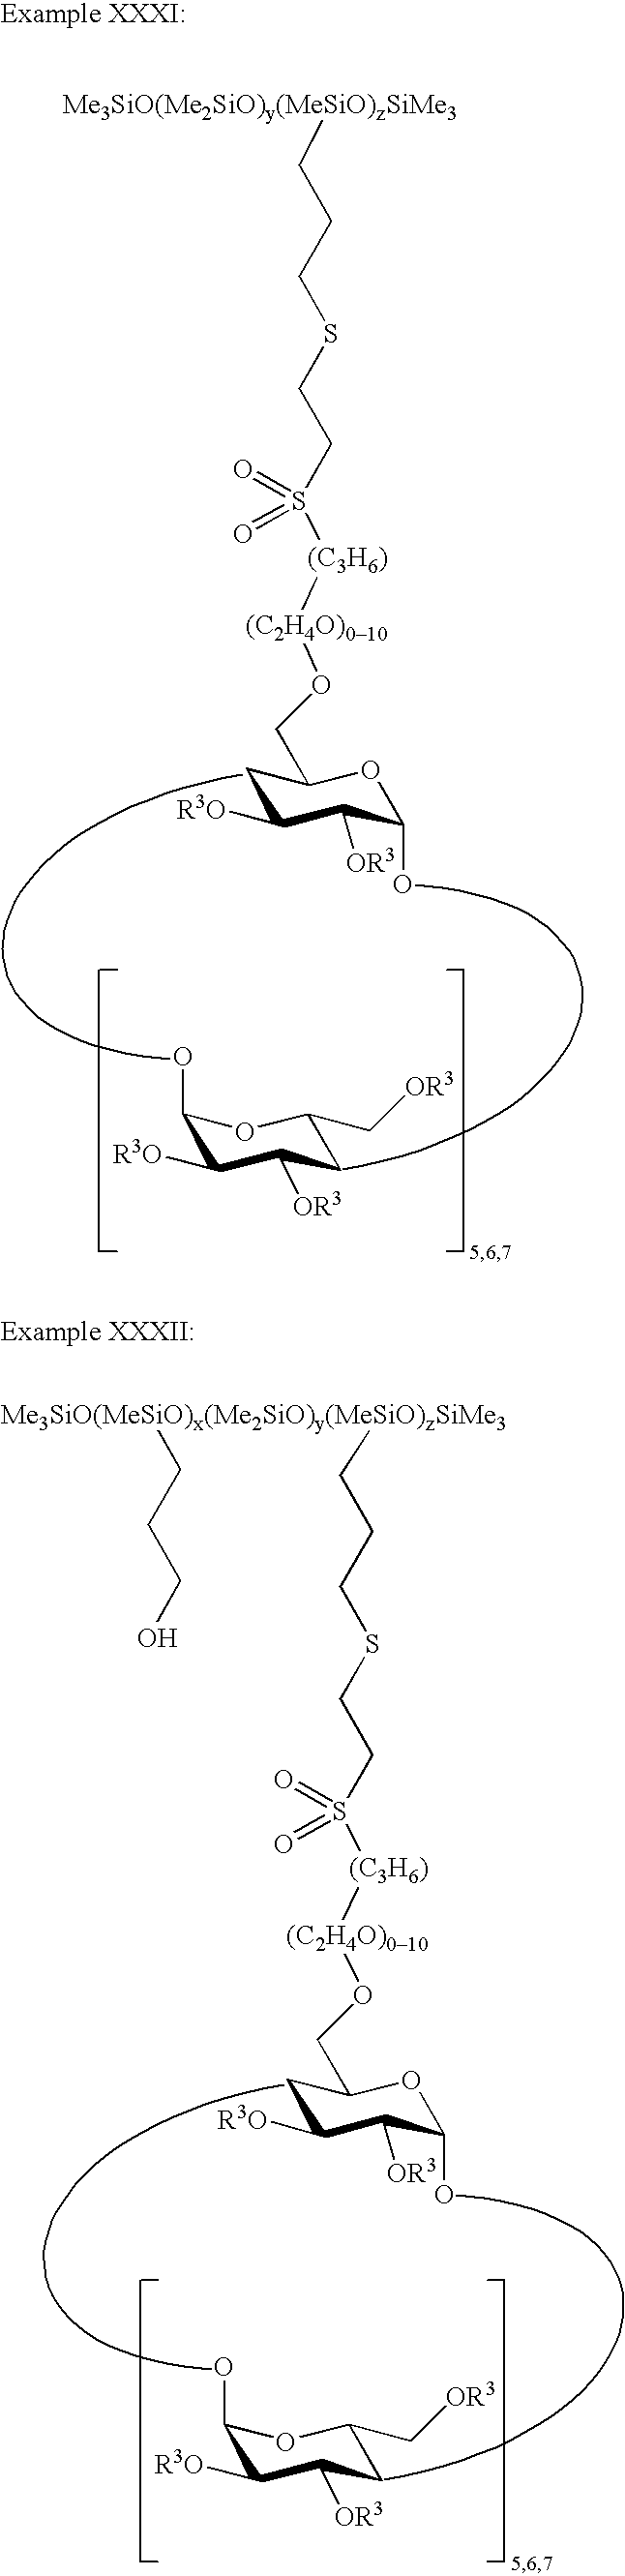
C1(O)C([R3O])C([OR3])CC(C[OR3])O1.[Me3SiO(Me2SiO)y(MeSiO)zSiMe3]CCCSCCS([(C3H6)][(C2H4O)010]OCC1CC([R3O])C([OR3])C(O)O1)(=O)=O.C1(O)C([R3O])C([OR3])CC(C[OR3])O1.[Me3SiO(MeSiO)x(Me2SiO)y(MeSiO)zSiMe3](CCCSCCS([(C3H6)][(C2H4O)010]OCC1CC([R3O])C([OR3])C(O)O1)(=O)=O)CCCO
